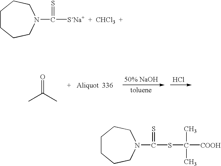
O=C(C)C.Cl.N1(C([S-Na+  +  CHCl3  +])=S)CCCCCC1.N1(C(SC(C)(C)[COOH])=S)CCCCCC1
